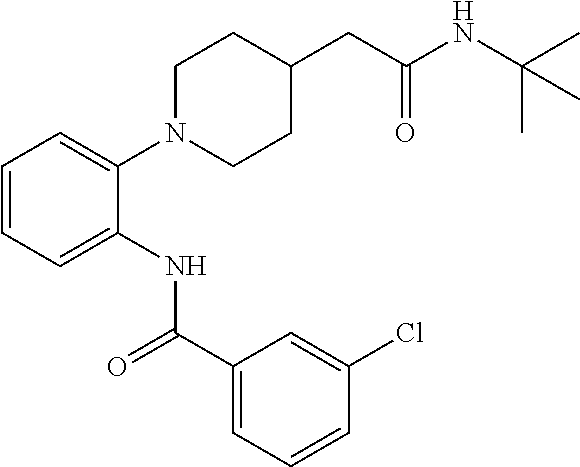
C1=CC=C(NC(C2=CC=CC(Cl)=C2)=O)C(N2CCC(CC(=O)NC(C)(C)C)CC2)=C1
